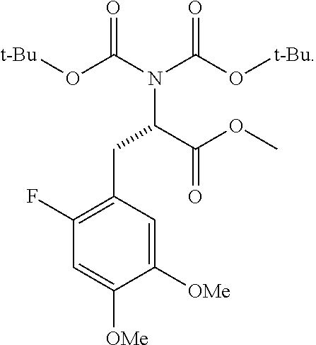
C1(F)=C(CC(N(C(O[t-Bu])=O)C(O[t-Bu])=O)C(OC)=O)C=C([OMe])C([OMe])=C1
